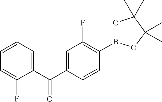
C1(C(C2=CC(F)=C(B3OC(C)(C)C(C)(C)O3)C=C2)=O)=CC=CC=C1F
